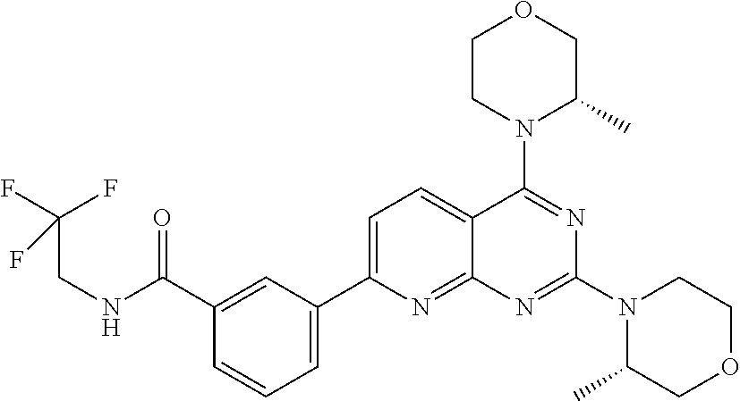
C1(C(=O)NCC(F)(F)F)=CC(C2=CC=C3C(=N2)N=C(N2C(C)COCC2)N=C3N2C(C)COCC2)=CC=C1
